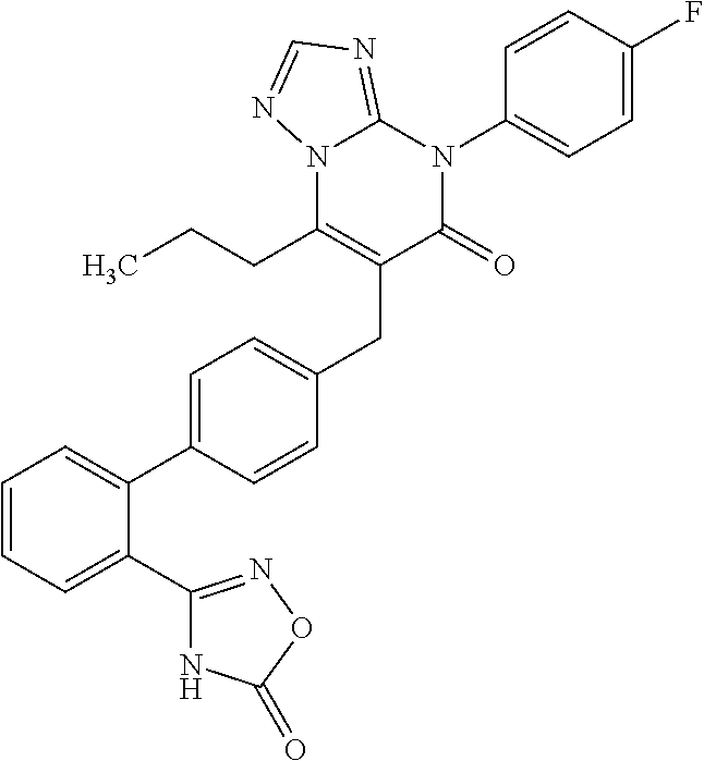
C1=CC=C(C2=NOC(=O)N2)C(C2=CC=C(CC3=C(CCC)N4C(=NC=N4)N(C4=CC=C(F)C=C4)C3=O)C=C2)=C1
